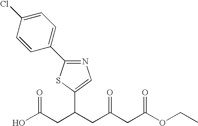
N1=C(C2=CC=C(Cl)C=C2)SC(C(CC(O)=O)CC(CC(OCC)=O)=O)=C1
